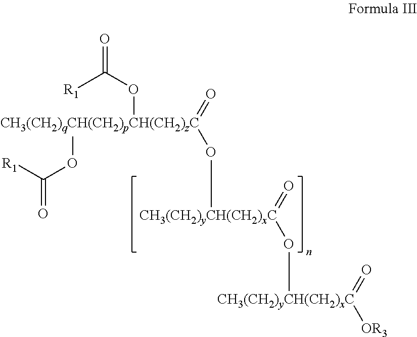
[CH3(CH2)qCH(CH2)pCH(CH2)zC](=O)(OC(=O)[R1])(OC(=O)[R1])O[CH3(CH2)yCH(CH2)xC](=O)O[CH3(CH2)yCH(CH2)xC](=O)[OR3]
